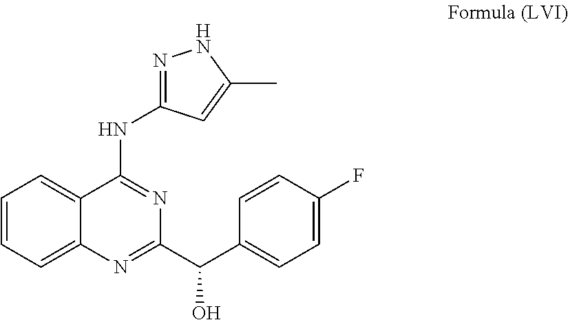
C1=C2C(=CC=C1)C(NC1=NNC(C)=C1)=NC(C(C1=CC=C(F)C=C1)O)=N2
